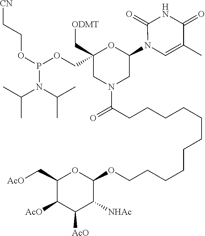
C1(N2C=C(C)C(=O)NC2=O)OC(COP(OCC[CN])N(C(C)C)C(C)C)(C[ODMT])CN(C(CCCCCCCCCCCOC2OC(C[AcO])C([AcO])C([AcO])C2[NHAc])=O)C1
